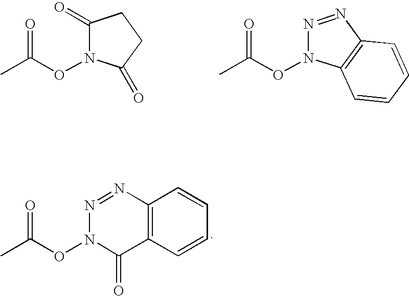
C1(=O)N(OC(C)=O)C(=O)CC1.N1=NC2=C(N1OC(C)=O)C=CC=C2.N1(OC(C)=O)C(=O)C2=C(N=N1)C=CC=C2
